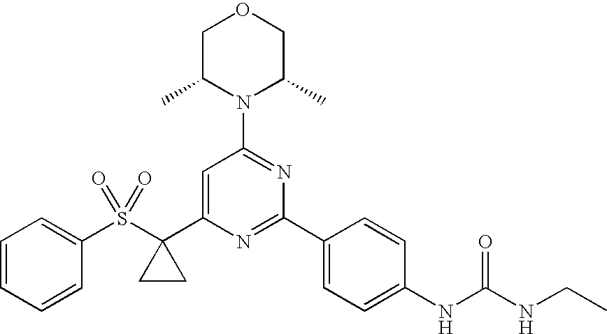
C1(S(C2(C3=CC(N4C(C)COCC4C)=NC(C4=CC=C(NC(NCC)=O)C=C4)=N3)CC2)(=O)=O)=CC=CC=C1
